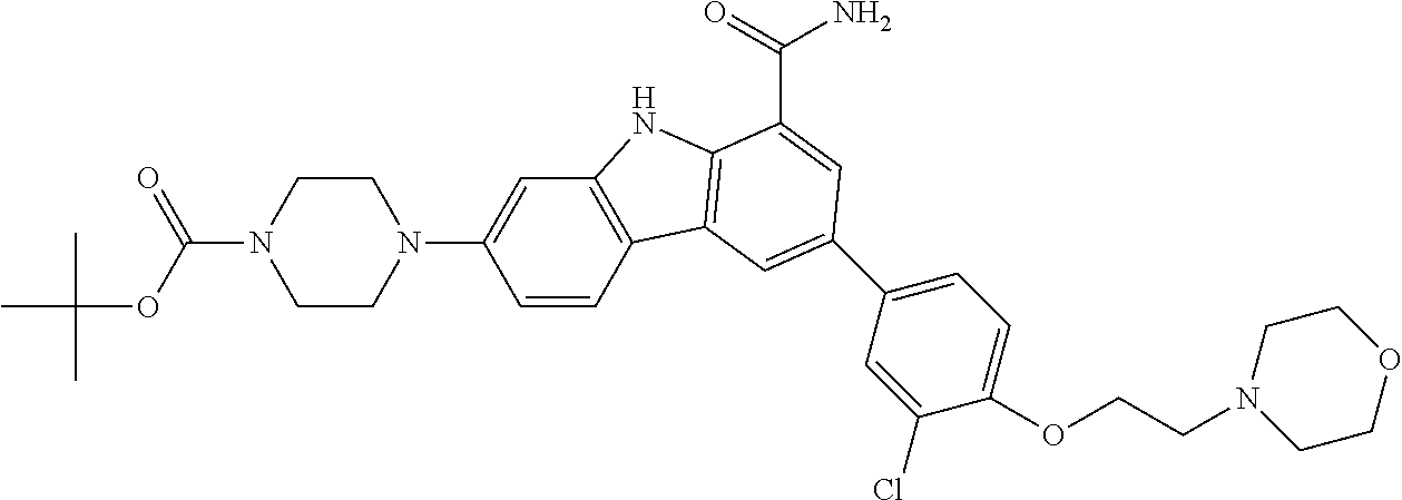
C1=CC2=C(C=C1N1CCN(C(OC(C)(C)C)=O)CC1)NC1=C2C=C(C2=CC=C(OCCN3CCOCC3)C(Cl)=C2)C=C1C(=O)N
